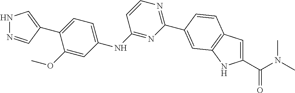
C1(C(N(C)C)=O)=CC2=C(N1)C=C(C1=NC=CC(NC3=CC=C(C4=CNN=C4)C(OC)=C3)=N1)C=C2
